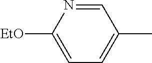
C1=NC([EtO])=CC=C1C
